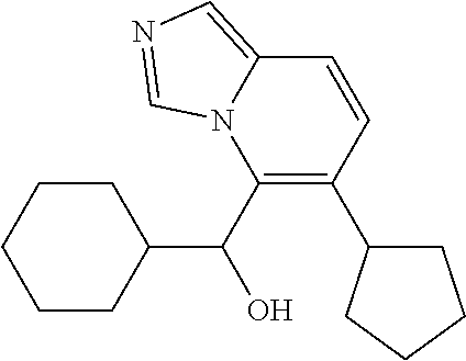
C1=CC(C2CCCC2)=C(C(O)C2CCCCC2)N2C1=CN=C2
